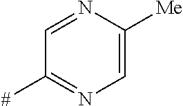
C1=NC([Me])=CN=C1[#]
